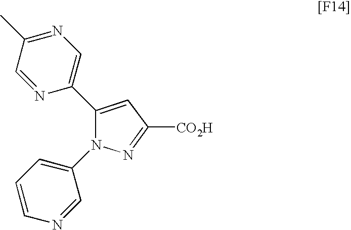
C1(C2=CN=C(C)C=N2)=CC([CO2H])=NN1C1=CC=CN=C1
